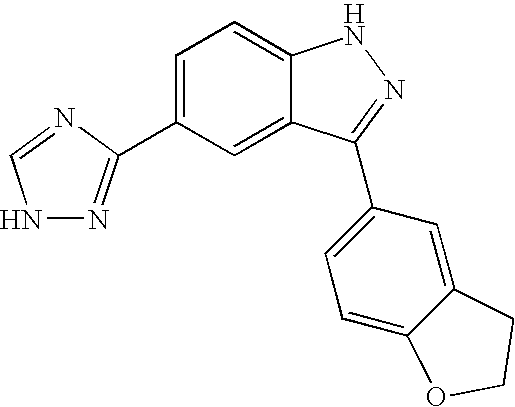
C1=C(C2=NNC=N2)C=C2C(=C1)NN=C2C1=CC=C2C(=C1)CCO2
